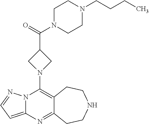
C12=C(N3CC(C(=O)N4CCN(CCCC)CC4)C3)N3C(=CC=N3)N=C1CCNCC2
